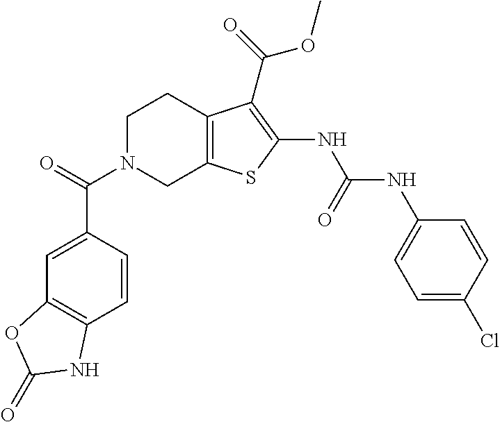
C1=CC(C(=O)N2CC3=C(CC2)C(C(OC)=O)=C(NC(NC2=CC=C(Cl)C=C2)=O)S3)=CC2=C1NC(=O)O2
